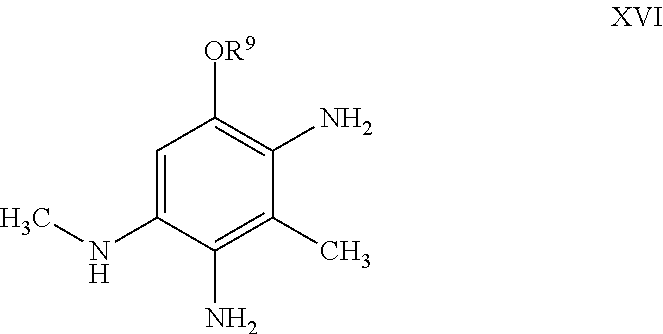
C1(N)=C(C)C(N)=C([OR9])C=C1NC
